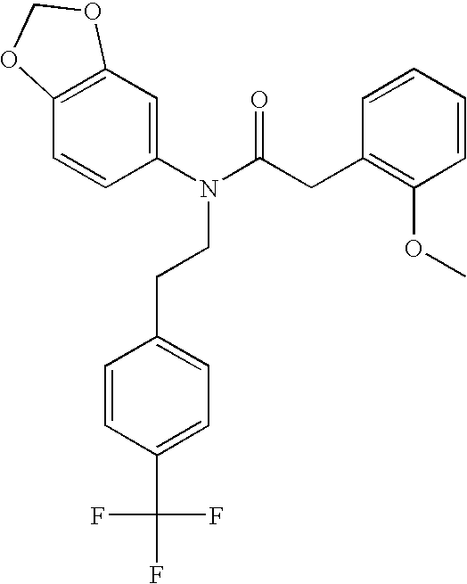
C1(N(C(CC2=C(OC)C=CC=C2)=O)CCC2=CC=C(C(F)(F)F)C=C2)=CC2=C(C=C1)OCO2
